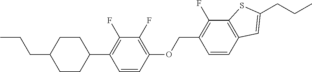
C1(OCC2=C(F)C3=C(C=C2)C=C(CCC)S3)=C(F)C(F)=C(C2CCC(CCC)CC2)C=C1
